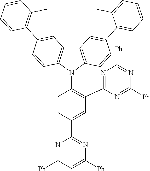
C1=C(C2=NC([Ph])=CC([Ph])=N2)C=CC(N2C3=C(C4=C2C=CC(C2=C(C)C=CC=C2)=C4)C=C(C2=CC=CC=C2C)C=C3)=C1C1=NC([Ph])=NC([Ph])=N1
